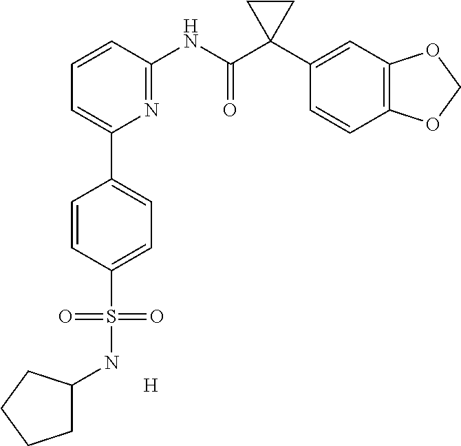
C1=CC(NC(C2(C3=CC4=C(C=C3)OCO4)CC2)=O)=NC(C2=CC=C(S(NC3CCCC3)(=O)=O)C=C2)=C1.[H]
